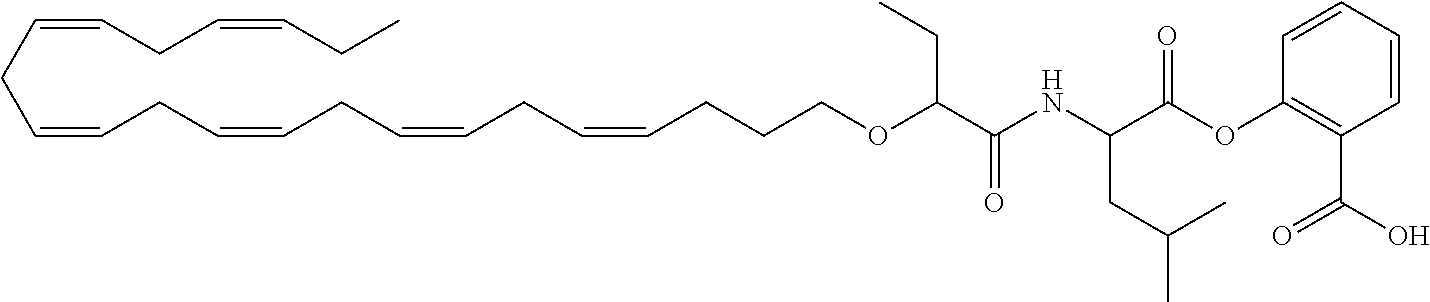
C(=CCC=CCC=CCC=CCC=CCCCOC(CC)C(NC(CC(C)C)C(OC1=C(C(O)=O)C=CC=C1)=O)=O)CC=CCC
